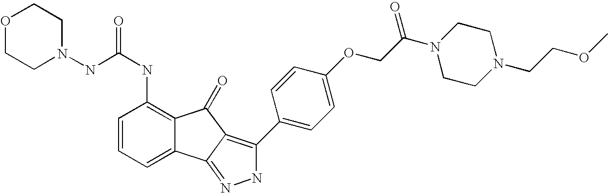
C(NC1=C2C(=CC=C1)C1=NNC(C3=CC=C(OCC(N4CCN(CCOC)CC4)=O)C=C3)=C1C2=O)(=O)NN1CCOCC1
